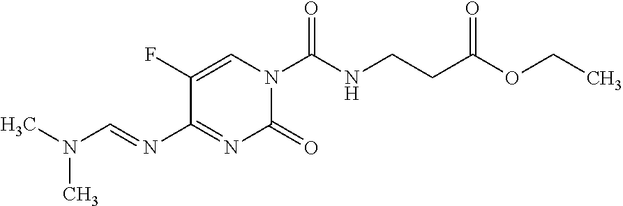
C1(F)=CN(C(NCCC(OCC)=O)=O)C(=O)N=C1N=CN(C)C
